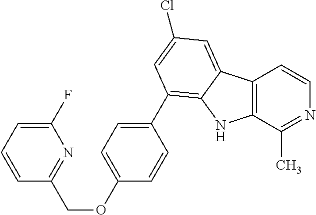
C12=C(C(C)=NC=C1)NC1=C(C3=CC=C(OCC4=NC(F)=CC=C4)C=C3)C=C(Cl)C=C21
